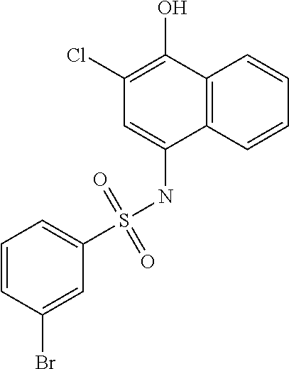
C12=C(C=CC=C1)C(NS(=O)(=O)C1=CC=CC(Br)=C1)=CC(Cl)=C2O
